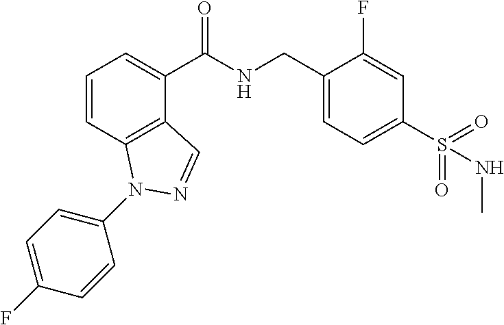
C1=CC2=C(C(C(NCC3=CC=C(S(=O)(=O)NC)C=C3F)=O)=C1)C=NN2C1=CC=C(F)C=C1
